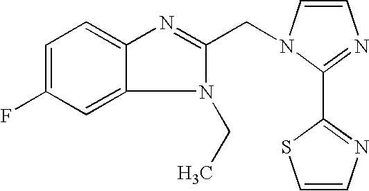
C1=C(F)C=C2C(=C1)N=C(CN1C=CN=C1C1=NC=CS1)N2CC
